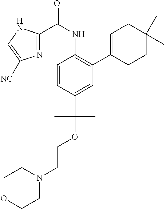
C1=CC(C(OCCN2CCOCC2)(C)C)=CC(C2=CCC(C)(C)CC2)=C1NC(C1=NC([NC])=CN1)=O
